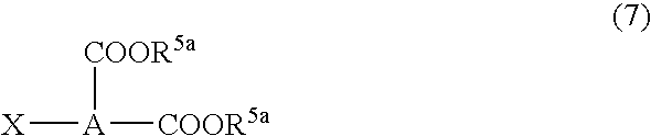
[X][A]([COOR5a])[COOR5a]
